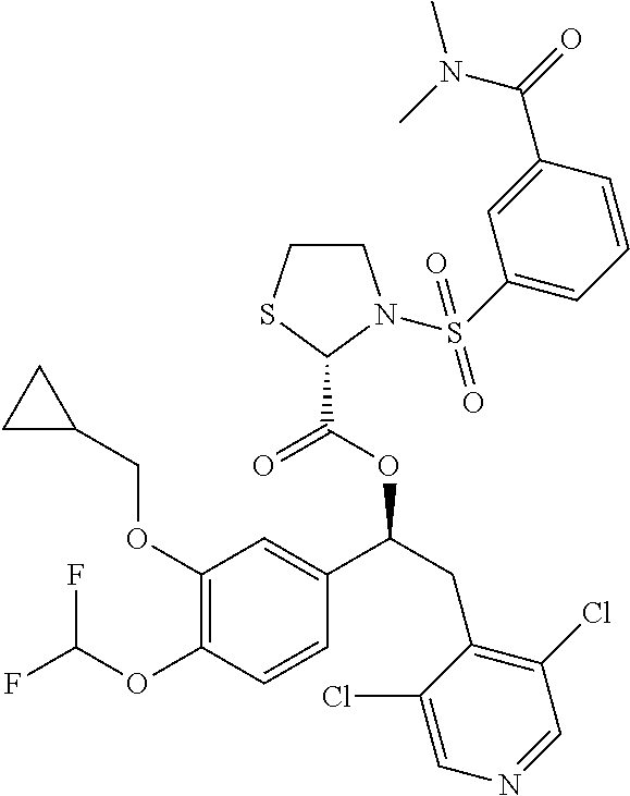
C1(OCC2CC2)=C(OC(F)F)C=CC(C(CC2=C(Cl)C=NC=C2Cl)OC(=O)C2SCCN2S(C2=CC=CC(C(=O)N(C)C)=C2)(=O)=O)=C1
